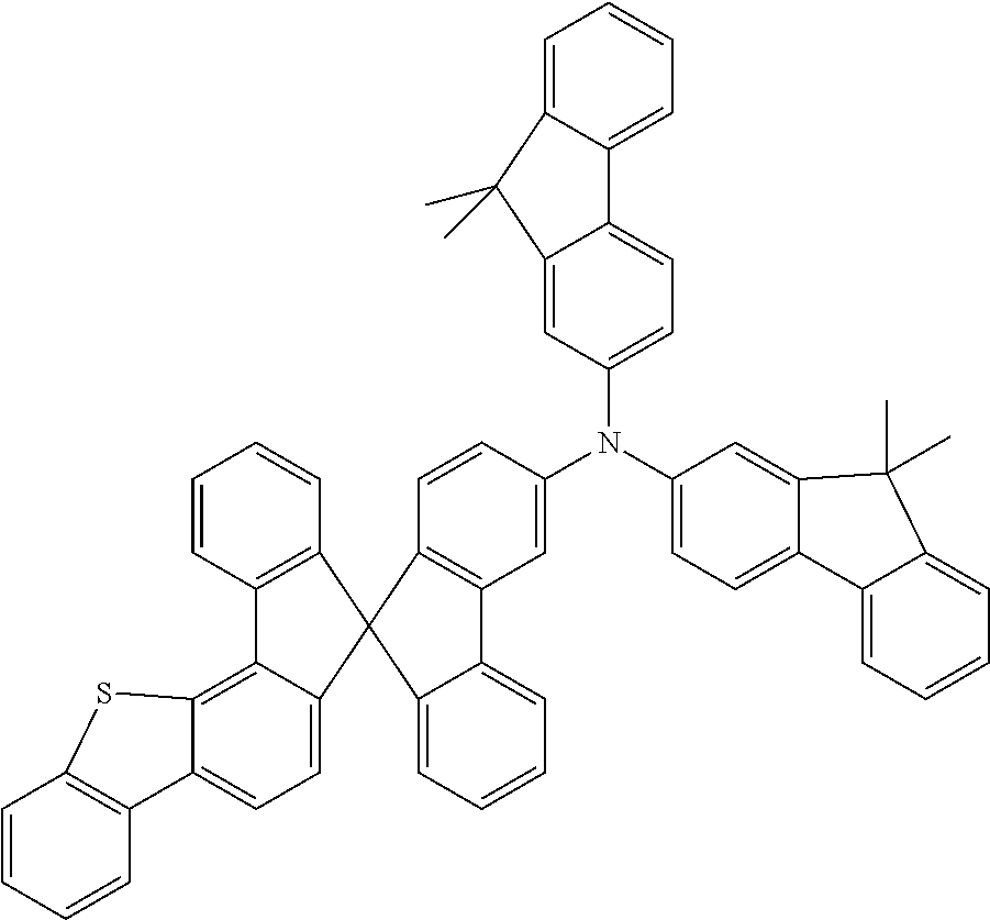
C1=C2C(=CC=C1)C1=CC=C(N(C3=CC=C4C(=C3)C(C)(C)C3=CC=CC=C43)C3=CC4=C(C=C3)C3(C5=CC=CC=C45)C4=C(C=CC=C4)C4=C5C(=CC=C43)C3=C(C=CC=C3)S5)C=C1C2(C)C
